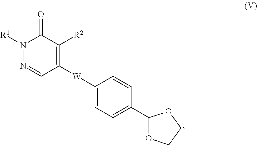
N1=CC([W]C2=CC=C(C3OCCO3)C=C2)=C([R2])C(=O)N1[R1]
